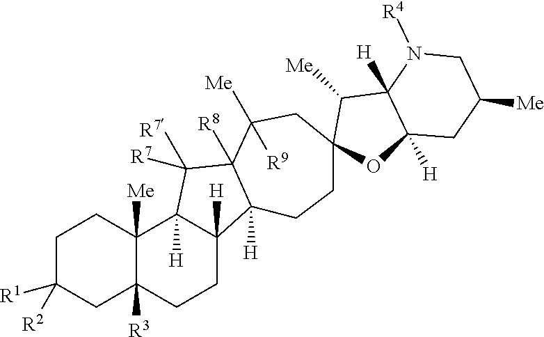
C1C([R1])([R2])CC2([R3])C([Me])(C1)C1([H])C([H])(CC2)C2([H])C([R8])(C1([R7])[R7])C([Me])([R9])CC1(CC2)OC2([H])C([H])(C1[Me])N([R4])CC([Me])C2
